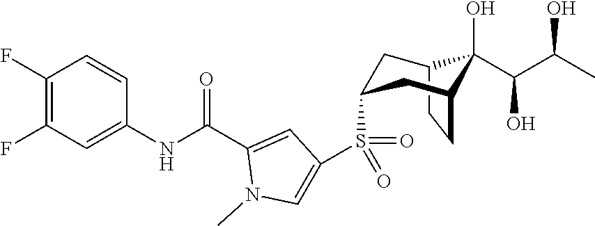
C12CCC(CC(S(=O)(=O)C3=CN(C)C(C(NC4=CC(F)=C(F)C=C4)=O)=C3)C1)C2(O)C(C(C)O)O
